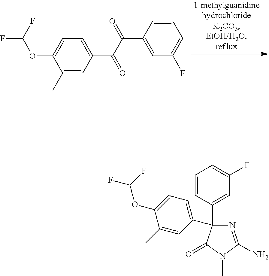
FC(F)OC1=CC=C(C(C(C2=CC(F)=CC=C2)=O)=O)C=C1C.C1=CC(C2(C3=CC=C(OC(F)F)C(C)=C3)N=C(N)N(C)C2=O)=CC(F)=C1
